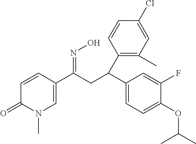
C1(C(CC(C2=CN(C)C(=O)C=C2)=NO)C2=C(C)C=C(Cl)C=C2)=CC=C(OC(C)C)C(F)=C1
